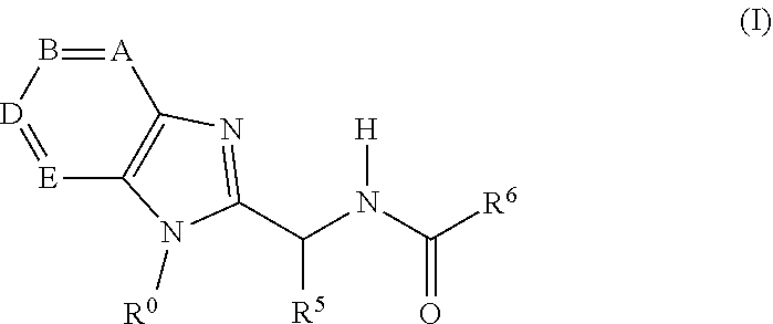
[A]1=B[D]=[E]C2=C1N=C(C(N(C([R6])=O)[H])[R5])N2[R0]
